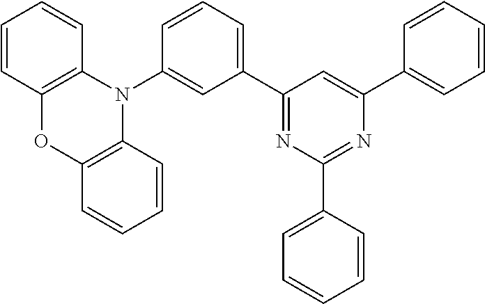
C1(C2=NC(C3=CC=CC=C3)=NC(C3=CC=CC=C3)=C2)=CC=CC(N2C3=C(OC4=C2C=CC=C4)C=CC=C3)=C1
